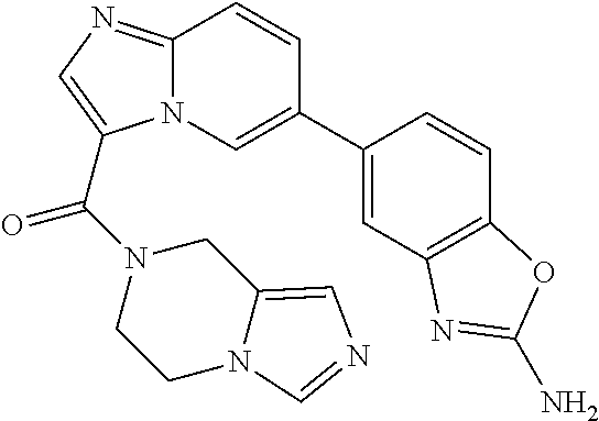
C1(C2=CN3C(=NC=C3C(=O)N3CCN4C(=CN=C4)C3)C=C2)=CC2=C(C=C1)OC(N)=N2
